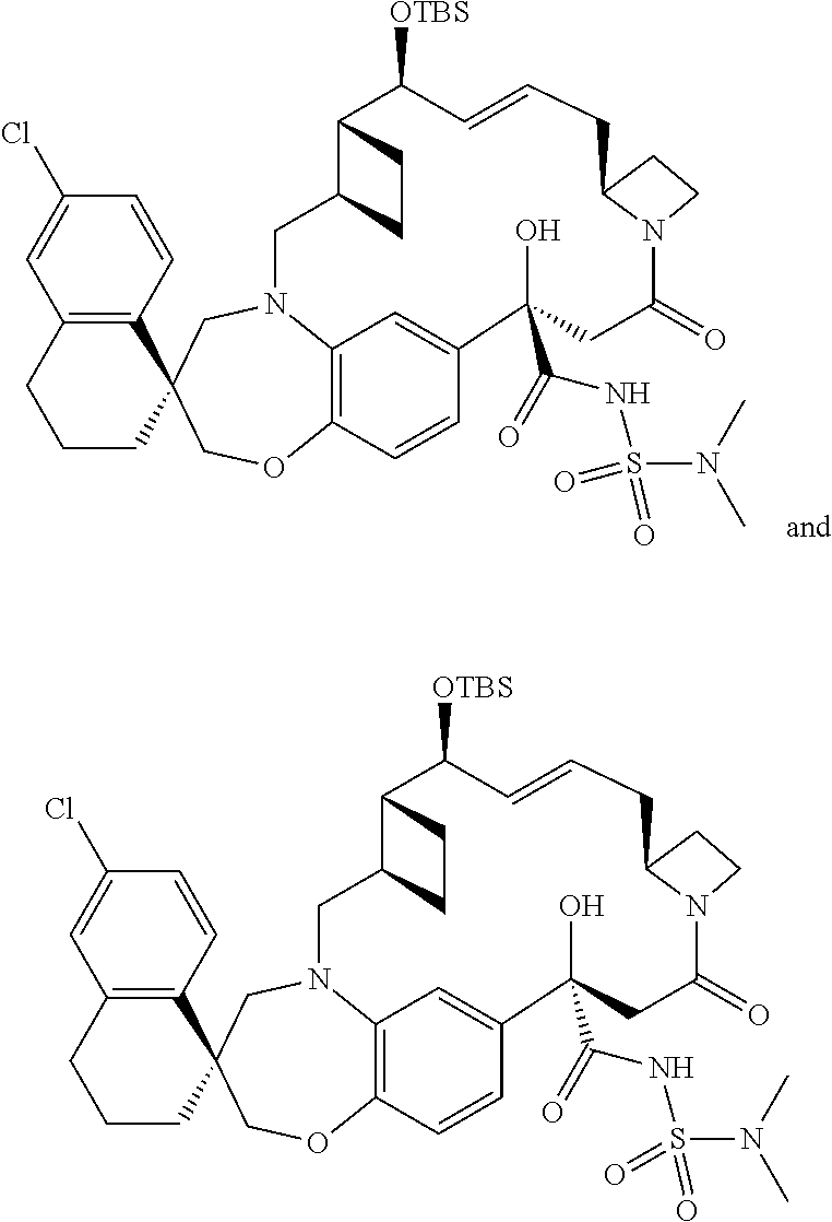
C12=C(C=CC(Cl)=C1)C1(CCC2)COC2=C3N(C1)CC1C(C([OTBS])C=CCC4N(C(=O)CC(O)(C(=O)NS(N(C)C)(=O)=O)C(=C3)C=C2)CC4)CC1.C12=C(C=CC(Cl)=C1)C1(CCC2)COC2=C3N(C1)CC1C(C([OTBS])C=CCC4N(C(=O)CC(O)(C(=O)NS(N(C)C)(=O)=O)C(=C3)C=C2)CC4)CC1
